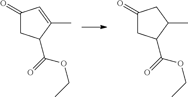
C1(=O)CC(C(=O)OCC)C(C)=C1.C1(=O)CC(C(=O)OCC)C(C)C1
